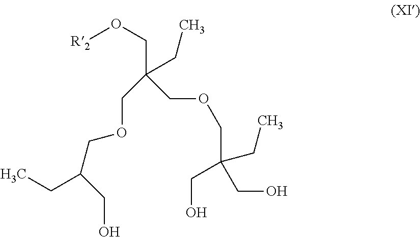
[R2]OCC(COCC(CC)(CO)CO)(COCC(CC)CO)CC
